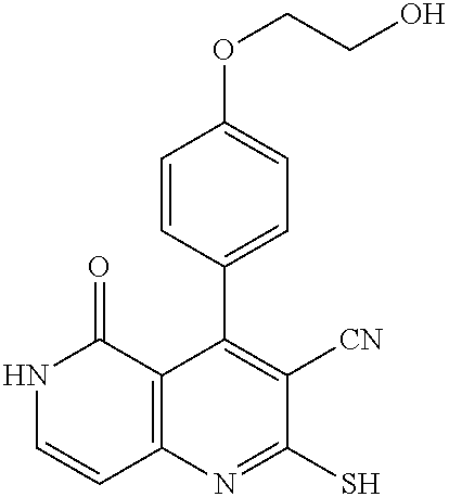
C1(OCCO)=CC=C(C2=C([CN])C(S)=NC3=C2C(=O)NC=C3)C=C1
